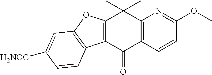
C12=C(C(=O)C3=C(C1(C)C)N=C(OC)C=C3)C1=C(O2)C=C([H2NOC])C=C1
